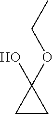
C1CC1(O)OCC
